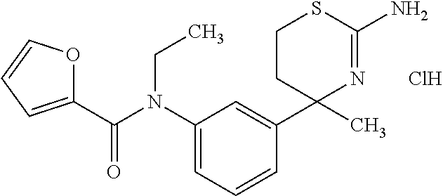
C1(C(N(C2=CC=CC(C3(C)N=C(N)SCC3)=C2)CC)=O)=CC=CO1.Cl
